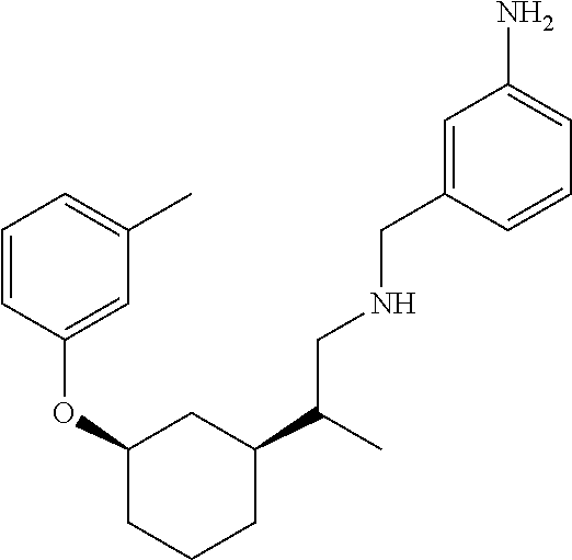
C1=CC(OC2CCCC(C(C)CNCC3=CC(N)=CC=C3)C2)=CC(C)=C1
